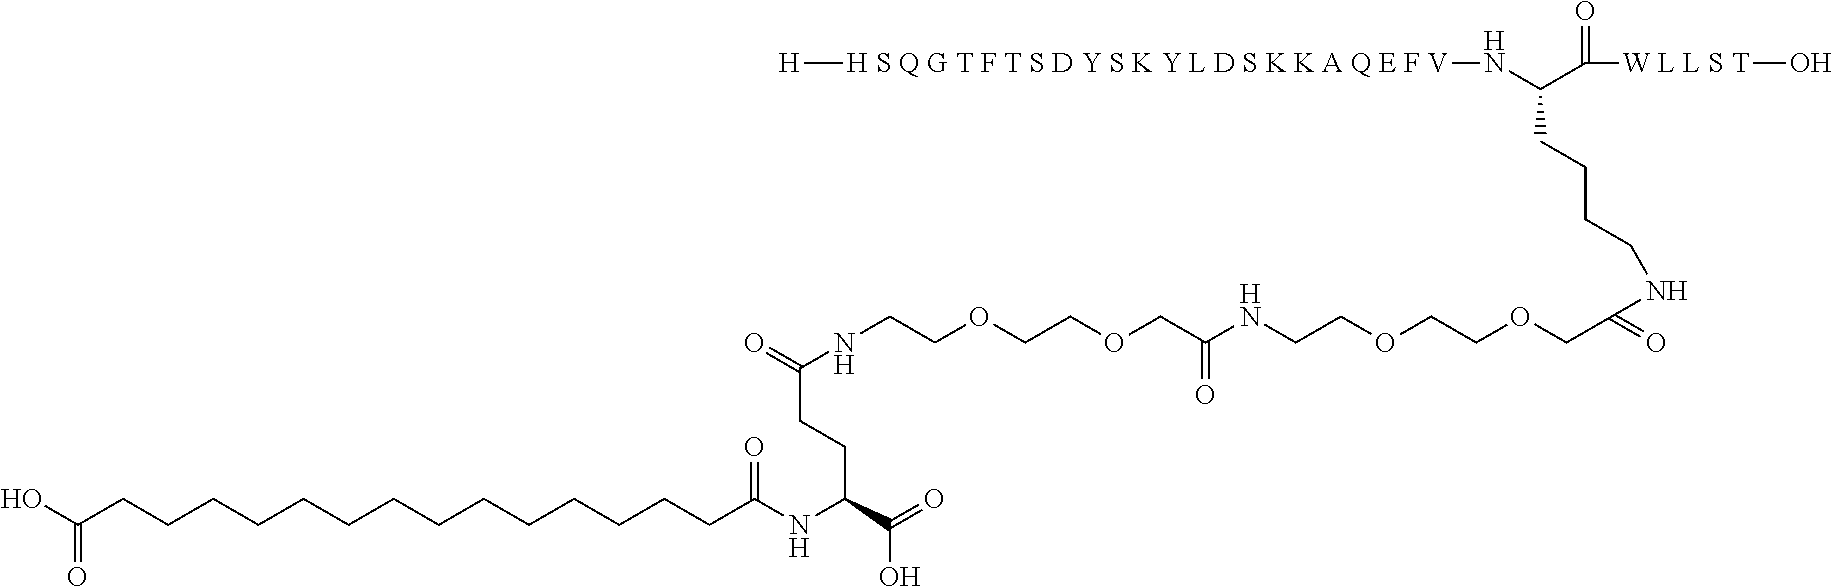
OC(CCCCCCCCCCCCCCC(NC(C(O)=O)CCC(=O)NCCOCCOCC(NCCOCCOCC(=O)NCCCCC(N[H S Q G T F T S D Y S K Y L D S K K A Q E F V][H])C([W L L S T]O)=O)=O)=O)=O
